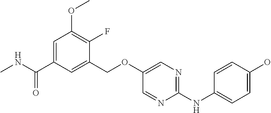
C1(COC2=CN=C(NC3=CC=C(O)C=C3)N=C2)=CC(C(NC)=O)=CC(OC)=C1F
